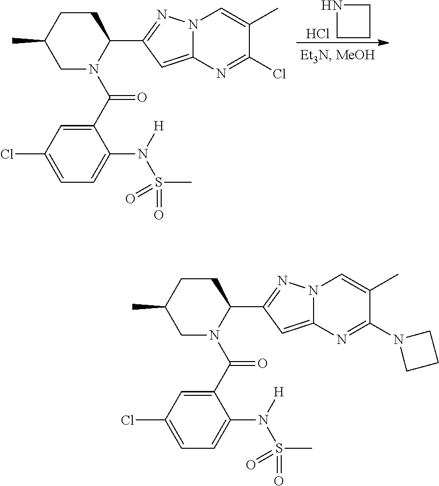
C1CC(C)CN(C(C2=CC(Cl)=CC=C2N([H])S(C)(=O)=O)=O)C1C1=NN2C(=C1)N=C(Cl)C(C)=C2.N1CCC1.Cl.C1CC(C)CN(C(C2=CC(Cl)=CC=C2N([H])S(C)(=O)=O)=O)C1C1=NN2C(=C1)N=C(N1CCC1)C(C)=C2
